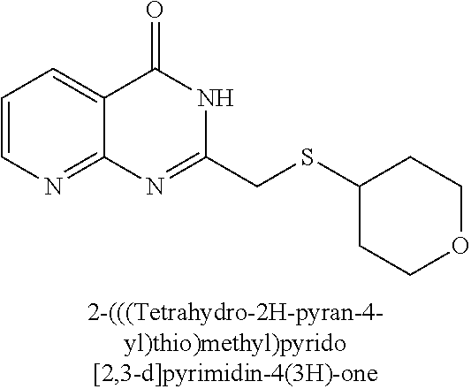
C1=CC=C2C(=N1)N=C(CSC1CCOCC1)NC2=O
